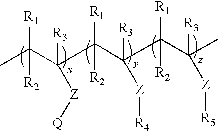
CC([R1])([R2])C(C([R1])([R2])C([R3])([Z][R4])C(C(C)([R3])[Z][R5])([R1])[R2])([R3])[Z][Q]
